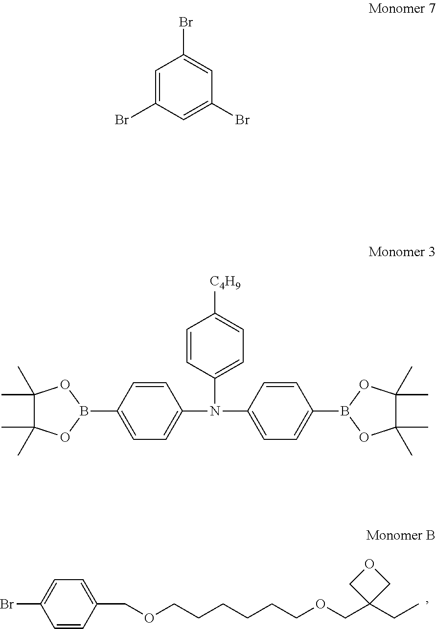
C1=CC(COCCCCCCOCC2(CC)COC2)=CC=C1Br.C1=CC(N(C2=CC=C(B3OC(C)(C)C(C)(C)O3)C=C2)C2=CC=C(B3OC(C)(C)C(C)(C)O3)C=C2)=CC=C1[C4H9].C1=C(Br)C=C(Br)C=C1Br
